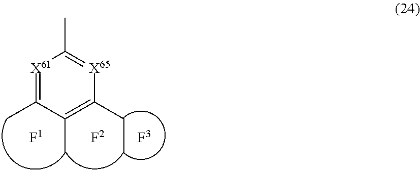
[X61]1=C(C)C(C)=C(CC)[X65]=C1C
